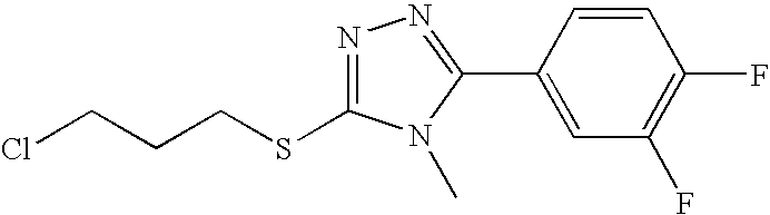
N1=C(SCCCCl)N(C)C(C2=CC(F)=C(F)C=C2)=N1
